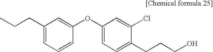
C1(CCC)=CC=CC(OC2=CC=C(CCCO)C(Cl)=C2)=C1
